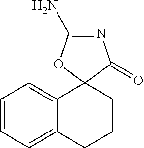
C1=CC=C2C(=C1)C1(CCC2)C(=O)N=C(N)O1
